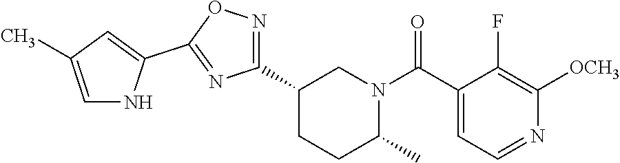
C1(C2=NOC(C3=CC(C)=CN3)=N2)CCC(C)N(C(C2=CC=NC([OCH3])=C2F)=O)C1
